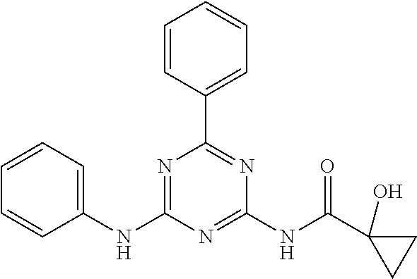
C1(NC2=NC(C3=CC=CC=C3)=NC(NC(C3(O)CC3)=O)=N2)=CC=CC=C1
